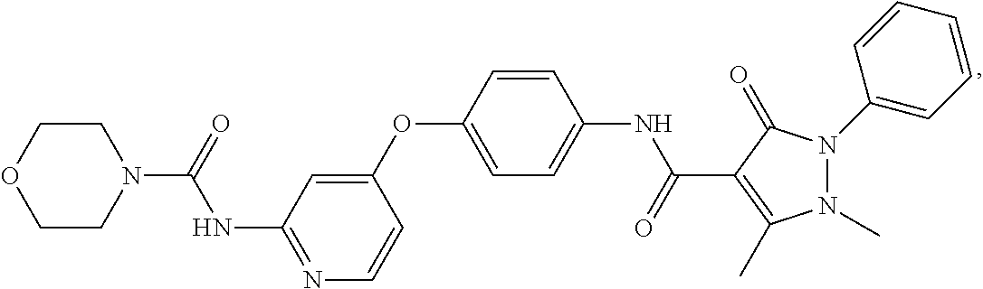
C1(OC2=CC=C(NC(C3=C(C)N(C)N(C4=CC=CC=C4)C3=O)=O)C=C2)=CC(NC(=O)N2CCOCC2)=NC=C1
